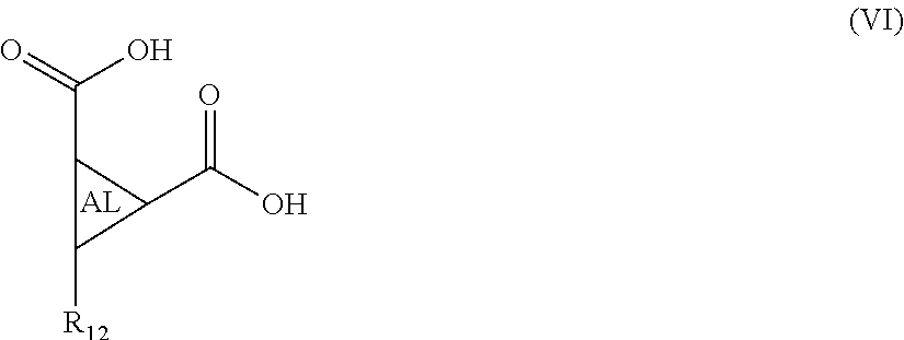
O=C(O)C1C(C(=O)O)C1[R12]
